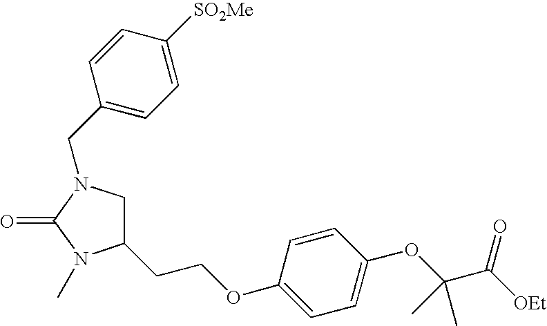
C1(CCOC2=CC=C(OC(C([OEt])=O)(C)C)C=C2)CN(CC2=CC=C([SO2Me])C=C2)C(=O)N1C
